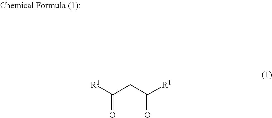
[R1]C(CC([R1])=O)=O
